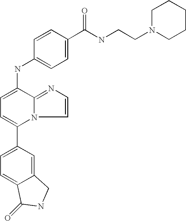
C1(C2=CC=C3C(=C2)CNC3=O)=CC=C(NC2=CC=C(C(NCCN3CCCCC3)=O)C=C2)C2=NC=CN12
